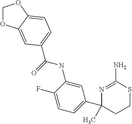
N1=C(N)SCCC1(C)C1=CC=C(F)C(NC(=O)C2=CC=C3C(=C2)OCO3)=C1
